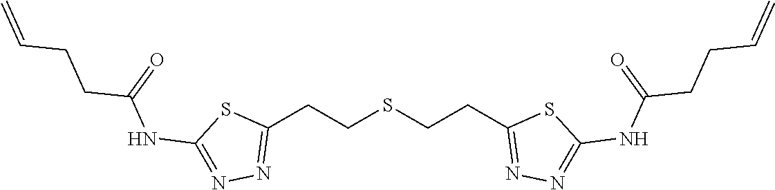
C1(CCSCCC2=NN=C(NC(CCC=C)=O)S2)=NN=C(NC(=O)CCC=C)S1
